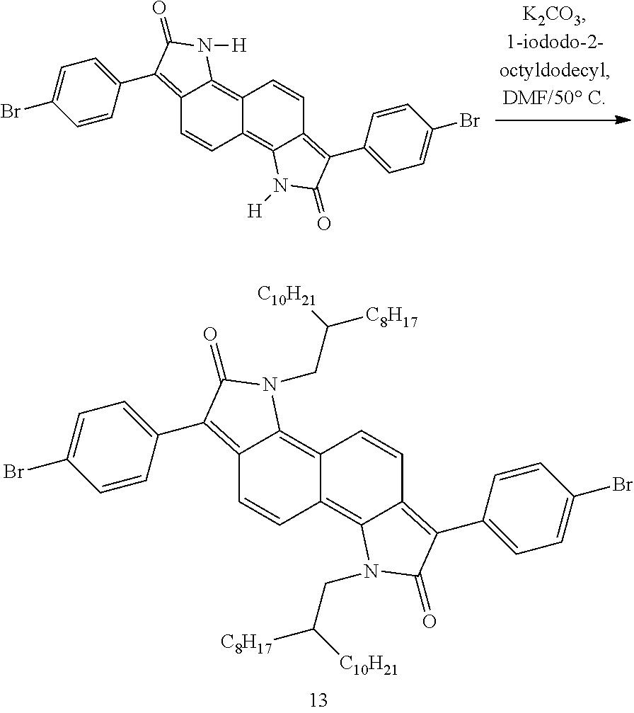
C12=C(C3=CC=C(Br)C=C3)C(=O)N(CC([C8H17])[C10H21])C1=C1C(=C3C(=C(C4=CC=C(Br)C=C4)C(=O)N3CC([C8H17])[C10H21])C=C1)C=C2.C12=C(C3=CC=C(Br)C=C3)C(=O)N([H])C1=C1C(=C3C(=C(C4=CC=C(Br)C=C4)C(=O)N3[H])C=C1)C=C2
